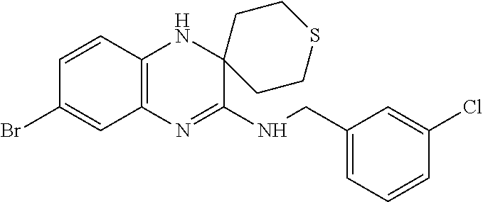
C12=C(N=C(NCC3=CC=CC(Cl)=C3)C3(N1)CCSCC3)C=C(Br)C=C2
